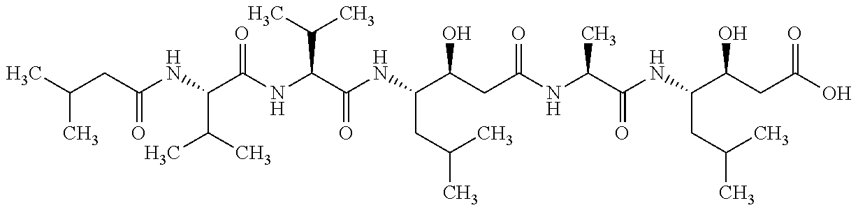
CC(CC(NC(C(NC(C(NC(C(CC(NC(C(=O)NC(CC(C)C)C(O)CC(=O)O)C)=O)O)CC(C)C)=O)C(C)C)=O)C(C)C)=O)C
